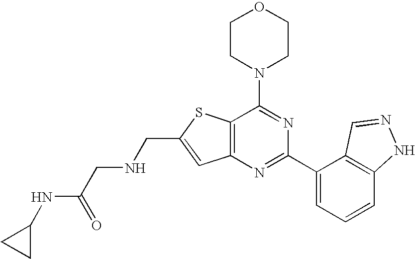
C1CN(C2=NC(C3=CC=CC4=C3C=NN4)=NC3=C2SC(CNCC(NC2CC2)=O)=C3)CCO1
